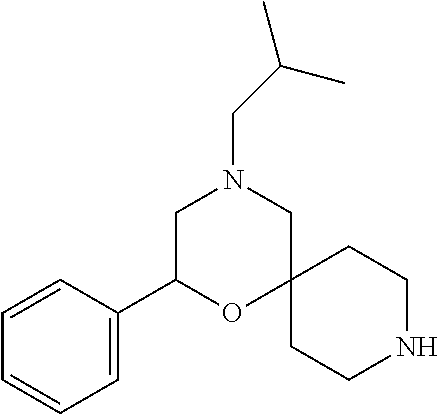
N1CCC2(CC1)CN(CC(C)C)CC(C1=CC=CC=C1)O2
